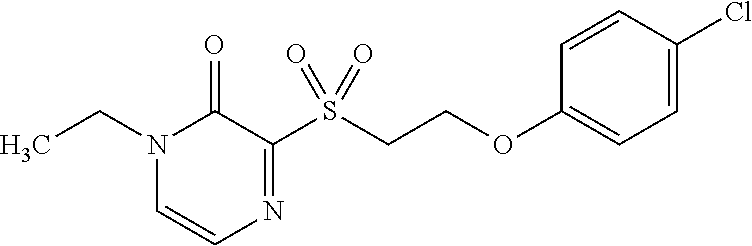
C(CS(C1=NC=CN(CC)C1=O)(=O)=O)OC1=CC=C(Cl)C=C1
